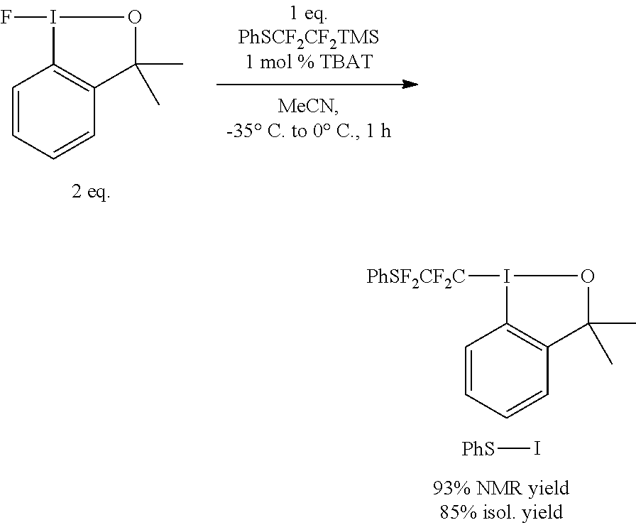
C1=CC=CC2=C1I(F)OC2(C)C.C1=CC=CC2=C1I([PhSF2CF2C])OC2(C)C.[PhS]I
